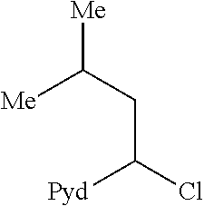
[Me]C(CC(Cl)[Pyd])[Me]
